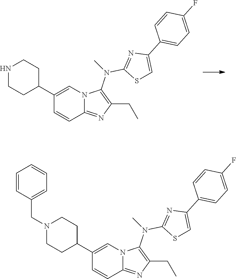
C12=NC(CC)=C(N(C)C3=NC(C4=CC=C(F)C=C4)=CS3)N1C=C(C1CCNCC1)C=C2.C1=CC2=NC(CC)=C(N(C3=NC(C4=CC=C(F)C=C4)=CS3)C)N2C=C1C1CCN(CC2=CC=CC=C2)CC1
